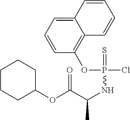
C1C(OC(C(NP(OC2=C3C(=CC=C2)C=CC=C3)(=S)Cl)C)=O)CCCC1
